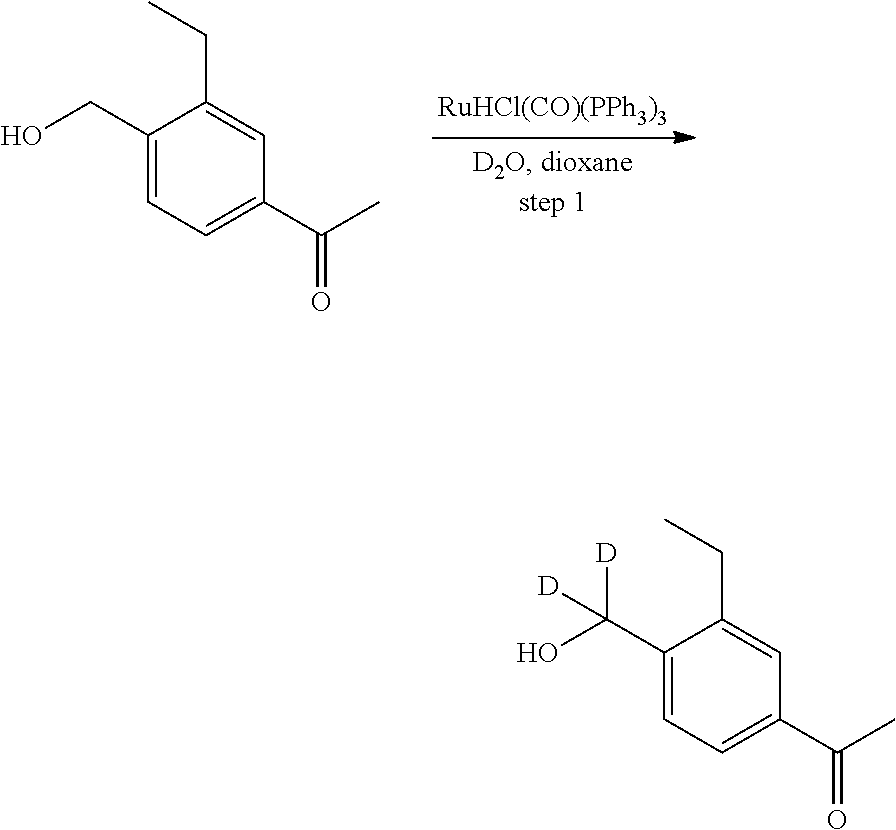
C1(CO)=CC=C(C(C)=O)C=C1CC.[RuHCl(CO)(PPh3)3].C1(C(O)([D])[D])=CC=C(C(C)=O)C=C1CC
